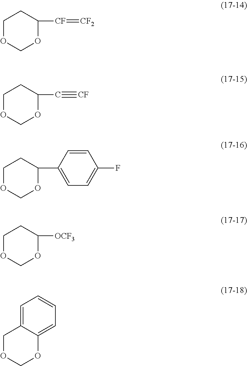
C1OCOC([CF]=[CF2])C1.C1OCOC(C#[CF])C1.C1OCOC(C2=CC=C(F)C=C2)C1.C1OCOC([OCF3])C1.C1OCOC2=CC=CC=C12
